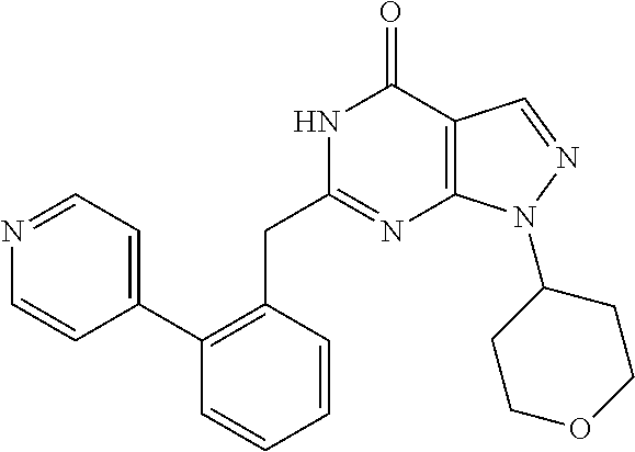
N1C(CC2=C(C3=CC=NC=C3)C=CC=C2)=NC2=C(C1=O)C=NN2C1CCOCC1
